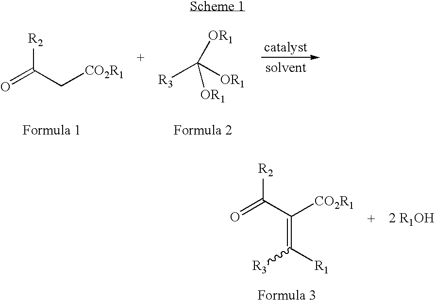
O=C(C[CO2R1])[R2].[R3]C([OR1])([OR1])[OR1].O=C(C([CO2R1])=C([R1])[R3])[R2]
